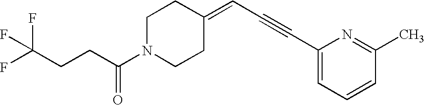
C(C(N1CCC(=CC#CC2=CC=CC(C)=N2)CC1)=O)CC(F)(F)F
